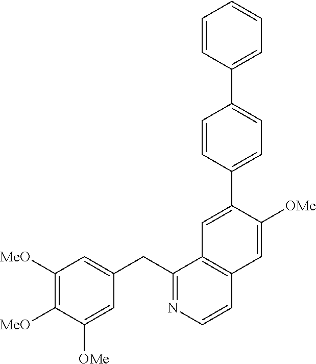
C1([MeO])=C([MeO])C([OMe])=CC(CC2=NC=CC3=C2C=C(C2=CC=C(C4=CC=CC=C4)C=C2)C([OMe])=C3)=C1
